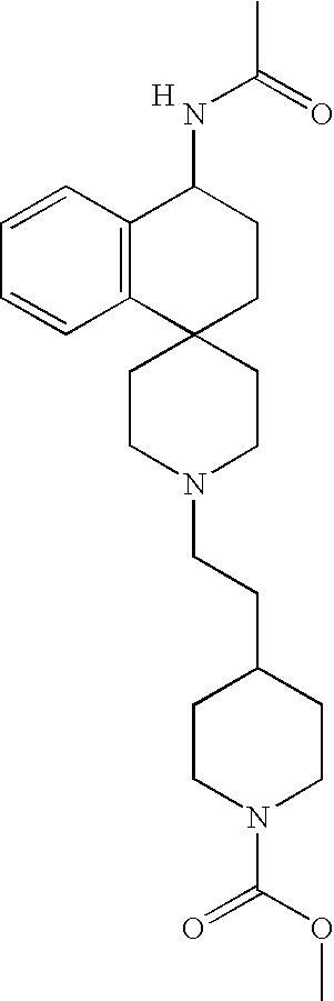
C1CN(CCC2CCN(C(OC)=O)CC2)CCC12CCC(NC(C)=O)C1=C2C=CC=C1.[H]
